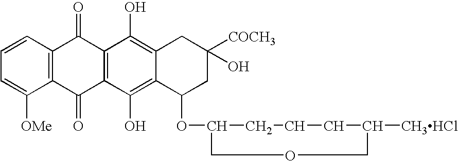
C12=C(C=CC=C1[OMe])C(=O)C1=C(C2=O)C(O)=C2C(=C1O)CC([COCH3])(O)CC2OC1CCCC([CH3HCl])COC1
